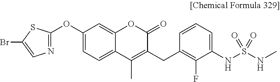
C1(OC2=NC=C(Br)S2)=CC=C2C(=C1)OC(=O)C(CC1=C(F)C(NS(NC)(=O)=O)=CC=C1)=C2C
